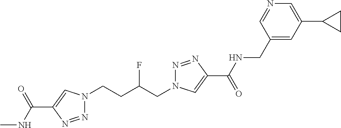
N1(CCC(CN2N=NC(C(=O)NCC3=CC(C4CC4)=CN=C3)=C2)F)N=NC(C(NC)=O)=C1
